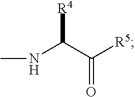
N(C(C([R5])=O)[R4])C
